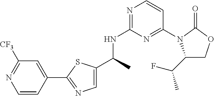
C1=CC(C2=NC=C(C(NC3=NC=CC(N4C(C(C)F)COC4=O)=N3)C)S2)=CC([CF3])=N1
